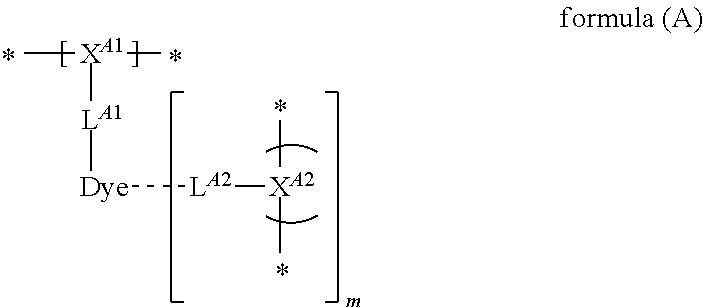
C[XA1](C)[LA1][Dye][LA2][XA2](C)C
